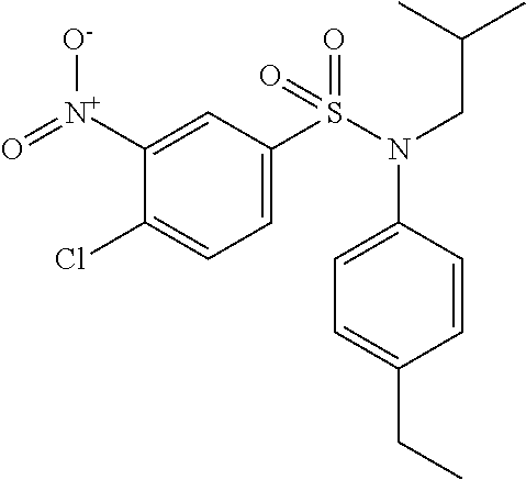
C1([N+](=O)[O-])=CC(S(N(C2=CC=C(CC)C=C2)CC(C)C)(=O)=O)=CC=C1Cl
